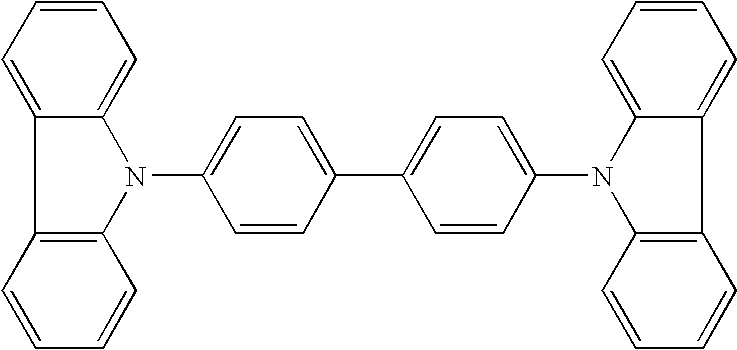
C12=C(C=CC=C1)C1=CC=CC=C1N2C1=CC=C(C2=CC=C(N3C4=C(C5=CC=CC=C35)C=CC=C4)C=C2)C=C1
